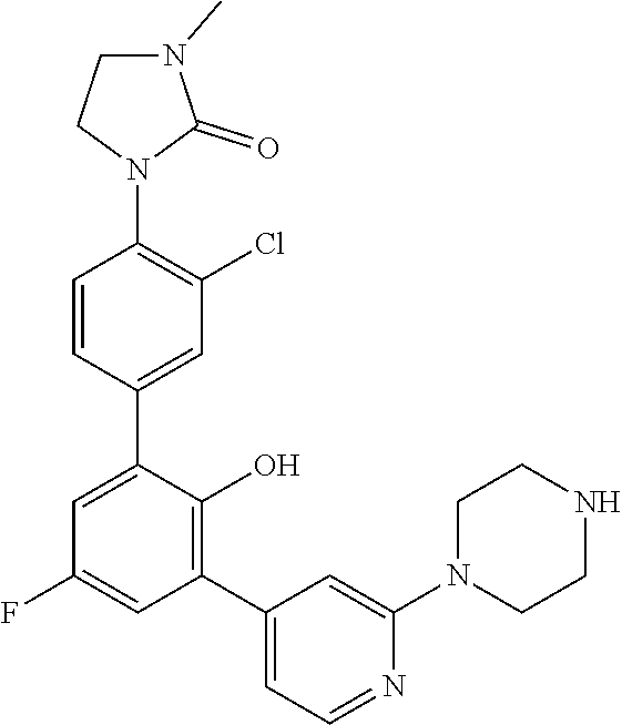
N1(C2=C(Cl)C=C(C3=CC(F)=CC(C4=CC=NC(N5CCNCC5)=C4)=C3O)C=C2)C(=O)N(C)CC1
